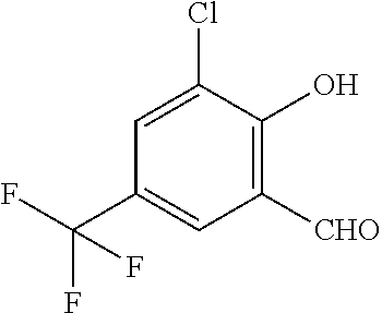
C1=C(Cl)C(O)=C([CHO])C=C1C(F)(F)F
